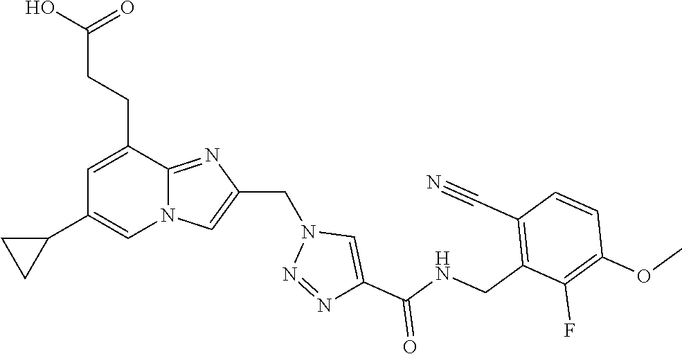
N12C(=NC(CN3N=NC(C(NCC4=C(C#N)C=CC(OC)=C4F)=O)=C3)=C1)C(CCC(O)=O)=CC(C1CC1)=C2
